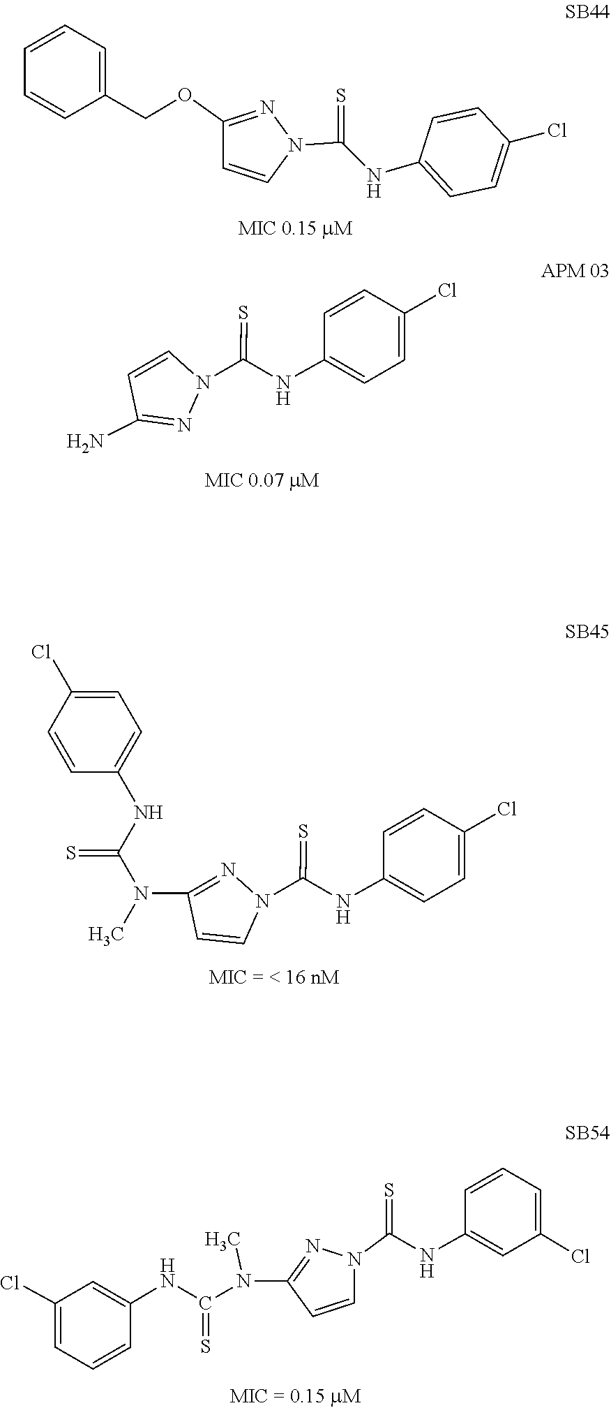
C1=CN(C(NC2=CC=C(Cl)C=C2)=S)N=C1OCC1=CC=CC=C1.C1=CC(Cl)=CC=C1NC(=S)N1C=CC(N)=N1.C1=CC(Cl)=CC=C1NC(=S)N1N=C(N(C)C(NC2=CC=C(Cl)C=C2)=S)C=C1.N(C1=NN(C(NC2=CC(Cl)=CC=C2)=S)C=C1)(C)C(NC1=CC(Cl)=CC=C1)=S
